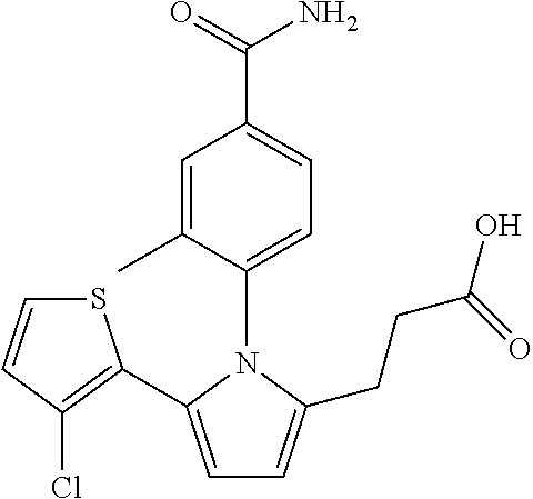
C1=C(C2=C(Cl)C=CS2)N(C2=CC=C(C(=O)N)C=C2C)C(CCC(O)=O)=C1
